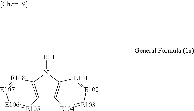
C12=C(N([R11])C3=C1[E104]=[E103][E102]=[E101]3)[E108]=[E107][E106]=[E105]2
